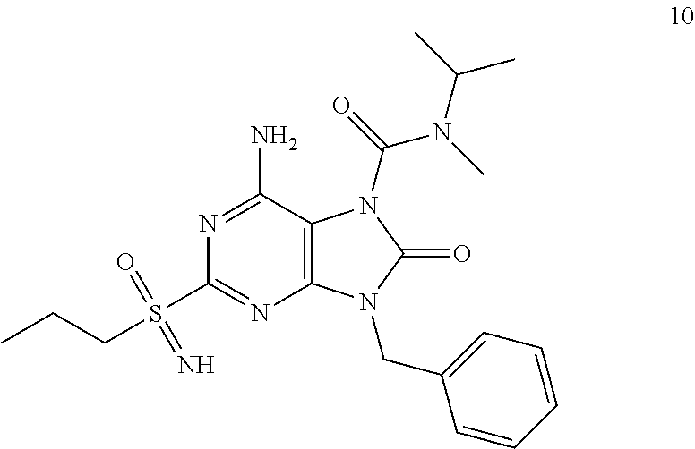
N1=C(N)C2=C(N=C1S(=O)(=N)CCC)N(CC1=CC=CC=C1)C(=O)N2C(N(C)C(C)C)=O
